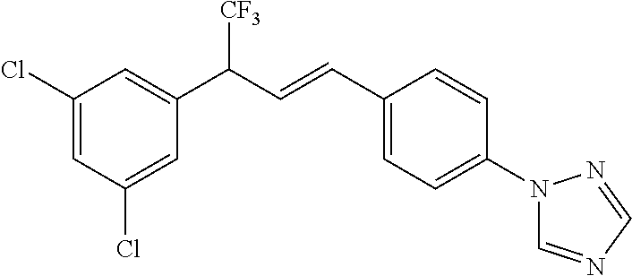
C1(Cl)=CC(Cl)=CC(C(C=CC2=CC=C(N3C=NC=N3)C=C2)[CF3])=C1
